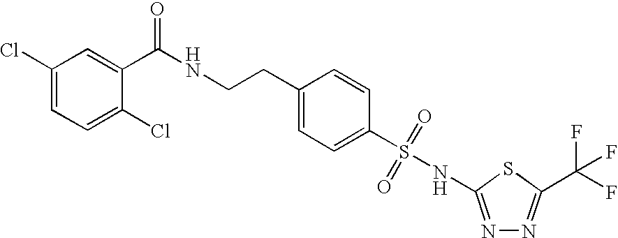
C1(Cl)=CC=C(Cl)C(C(NCCC2=CC=C(S(NC3=NN=C(C(F)(F)F)S3)(=O)=O)C=C2)=O)=C1
